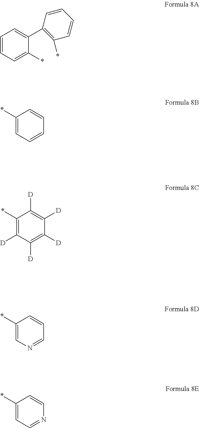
C1=CC=C(*)C(C2=C(*)C=CC=C2)=C1.C1(*)=CC=CC=C1.C1(*)=CN=CC=C1.C1(*)=CC=NC=C1.C1(*)=C([D])C([D])=C([D])C([D])=C1[D]
